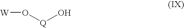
[W]O[Q]O
